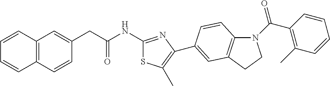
C1=CC2=C(C=C1)C=CC(CC(NC1=NC(C3=CC4=C(N(C(C5=C(C)C=CC=C5)=O)CC4)C=C3)=C(C)S1)=O)=C2
